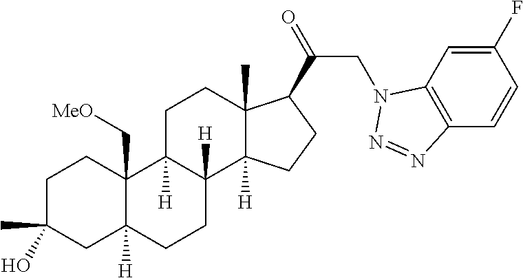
C1C(C)(O)CC2([H])C(C[MeO])(C1)C1([H])C([H])(CC2)C2([H])C(C)(CC1)C(C(=O)CN1C3=C(C=CC(F)=C3)N=N1)CC2
